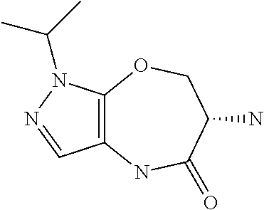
C12=C(N(C(C)C)N=C1)OCC(N)C(=O)N2
